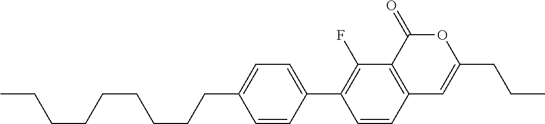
C12=C(C(=O)OC(CCC)=C1)C(F)=C(C1=CC=C(CCCCCCCCC)C=C1)C=C2
